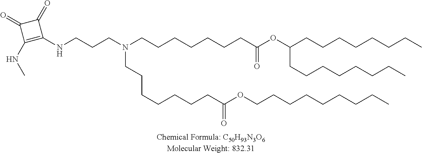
C(CCN(CCCCCCCC(OC(CCCCCCCC)CCCCCCCC)=O)CCCCCCCC(OCCCCCCCCC)=O)NC1=C(NC)C(=O)C1=O
